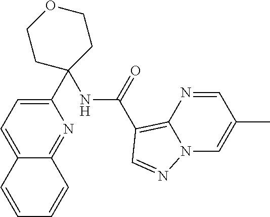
C1(C2=CC=C3C(=N2)C=CC=C3)(NC(C2=C3N=CC(C)=CN3N=C2)=O)CCOCC1
